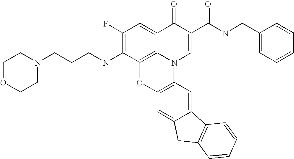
C1(F)=C(NCCCN2CCOCC2)C2=C3C(=C1)C(=O)C(C(NCC1=CC=CC=C1)=O)=CN3C1=C(O2)C=C2C(=C1)C1=C(C2)C=CC=C1
